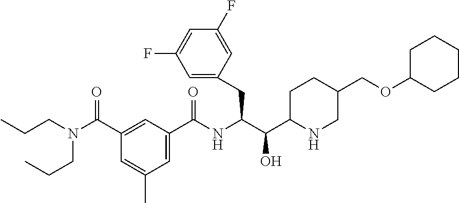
C1=C(C(N(CCC)CCC)=O)C=C(C)C=C1C(NC(C(C1NCC(COC2CCCCC2)CC1)O)CC1=CC(F)=CC(F)=C1)=O
